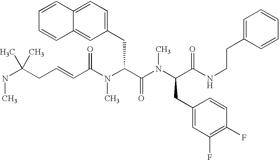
N(C(CC=CC(N(C(C(N(C(CC1=CC(F)=C(F)C=C1)C(NCCC1=CC=CC=C1)=O)C)=O)CC1=CC=C2C(=C1)C=CC=C2)C)=O)(C)C)C
